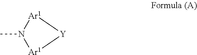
[Ar1]1N(C)[Ar1][Y]1
